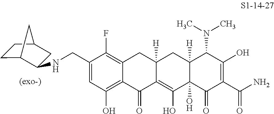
N(CC1=CC(O)=C2C(=C1F)CC1([H])C(=C(O)C3(O)C([H])(C1)C(N(C)C)C(O)=C(C(=O)N)C3=O)C2=O)C1C2CCC(C1)C2
